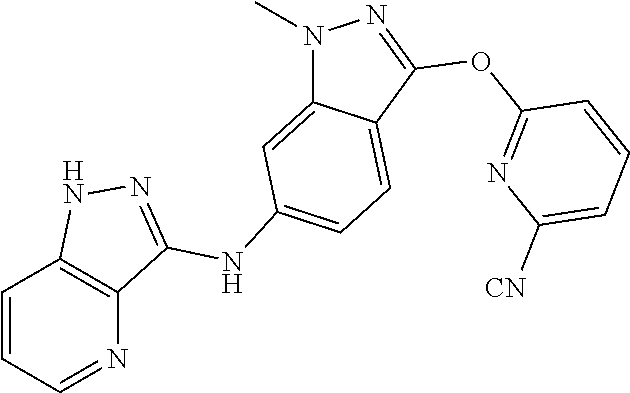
C1=CC=NC2=C1NN=C2NC1=CC=C2C(=C1)N(C)N=C2OC1=NC([CN])=CC=C1
